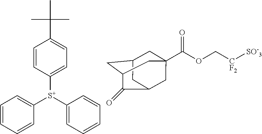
C1=CC([S+](C2=CC=CC=C2)C2=CC=CC=C2)=CC=C1C(C)(C)C.C1C2CC3C(=O)C(CC1(C(OC[CF2][SO-3])=O)C3)C2
